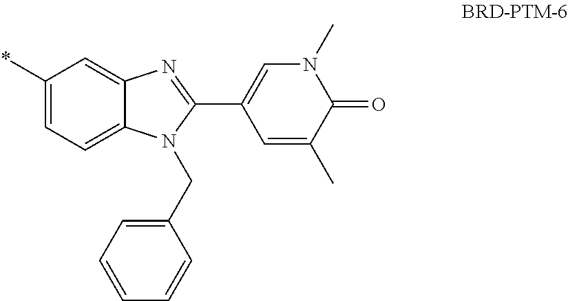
C1(*)=CC=C2C(=C1)N=C(C1=CN(C)C(=O)C(C)=C1)N2CC1=CC=CC=C1
